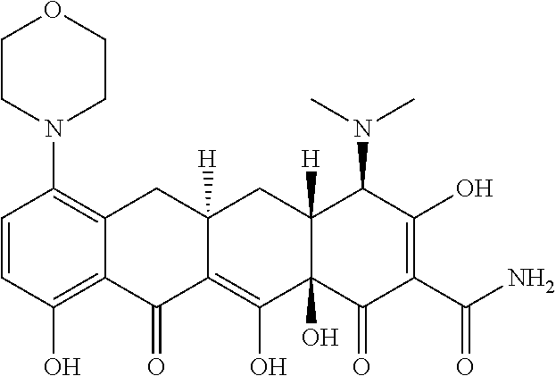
C1=CC(O)=C2C(=C1N1CCOCC1)CC1([H])C(=C(O)C3(O)C([H])(C1)C(N(C)C)C(O)=C(C(N)=O)C3=O)C2=O
